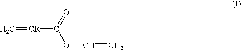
C=[CR]C(OC=C)=O
